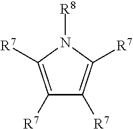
[R7]C1=C([R7])N([R8])C([R7])=C1[R7]
